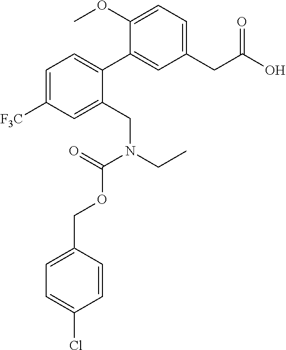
C1(C2=CC=C([F3C])C=C2CN(CC)C(=O)OCC2=CC=C(Cl)C=C2)=CC(CC(O)=O)=CC=C1OC
